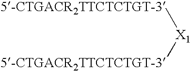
[X1]([5-CTGACR2TTCTCTGT-3])[5-CTGACR2TTCTCTGT-3]
